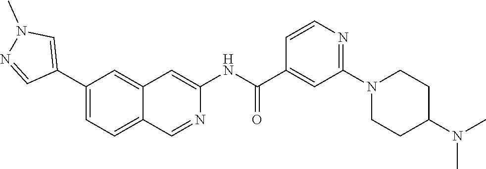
C1(C2=CN(C)N=C2)=CC=C2C(=C1)C=C(NC(C1=CC(N3CCC(N(C)C)CC3)=NC=C1)=O)N=C2
